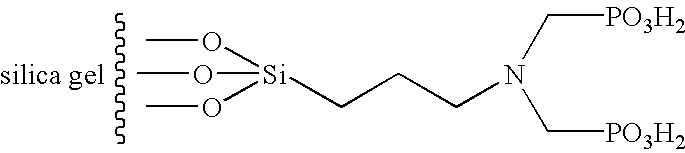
[silica gel].N(CCC[Si](OC)(OC)OC)(C[PO3H2])C[PO3H2]
